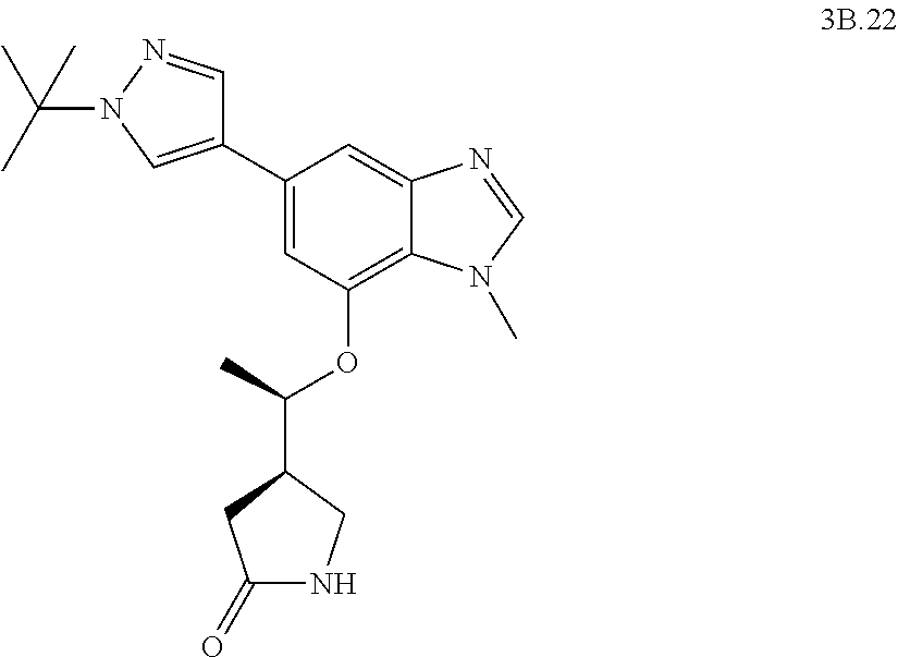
C1(C2=CN(C(C)(C)C)N=C2)=CC(OC(C2CC(=O)NC2)C)=C2C(=C1)N=CN2C
